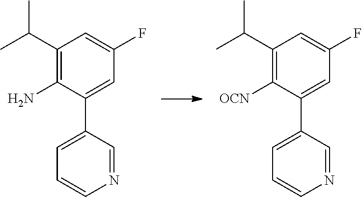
C1=C(C2=CC=CN=C2)C(N)=C(C(C)C)C=C1F.C1=C(C2=CC=CN=C2)C([OCN])=C(C(C)C)C=C1F
